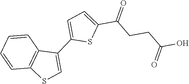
C1=C(C2=CC=C(C(=O)CCC(O)=O)S2)C2=C(S1)C=CC=C2
